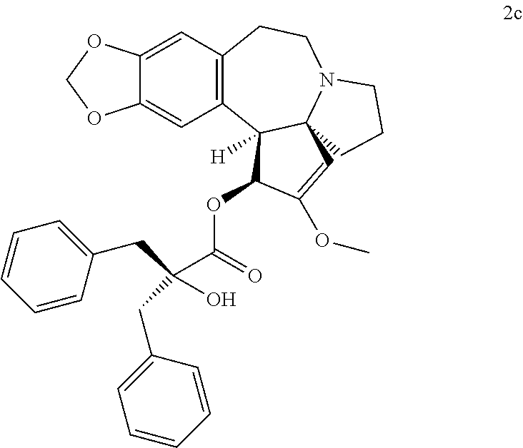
C12=CC3=C(C=C1OCO2)C1([H])C2(N(CC3)CCC2)C=C(OC)C1OC(=O)C(CC1=CC=CC=C1)(CC1=CC=CC=C1)O
